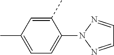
C1=C(C)C=C(C)C(N2N=CC=N2)=C1
